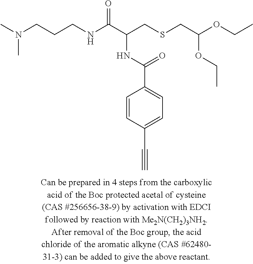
O(C(CSCC(C(NCCCN(C)C)=O)NC(=O)C1=CC=C(C#C)C=C1)OCC)CC
